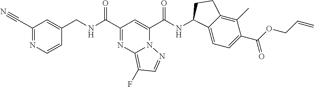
C1(C#N)=NC=CC(CNC(C2=NC3=C(F)C=NN3C(C(NC3C4=CC=C(C(OCC=C)=O)C(C)=C4CC3)=O)=C2)=O)=C1
